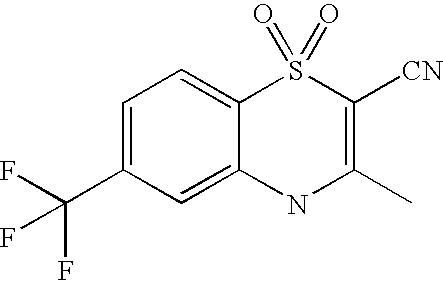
C12=CC(C(F)(F)F)=CC=C1S(=O)(=O)C([CN])=C(C)N2
